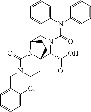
N(C(=O)N1CC2N(C(N(CC)CC3=CC=CC=C3Cl)=O)C(C1C(O)=O)CC2)(C1=CC=CC=C1)C1=CC=CC=C1
